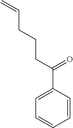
C1=CC(C(CCCC=C)=O)=CC=C1
